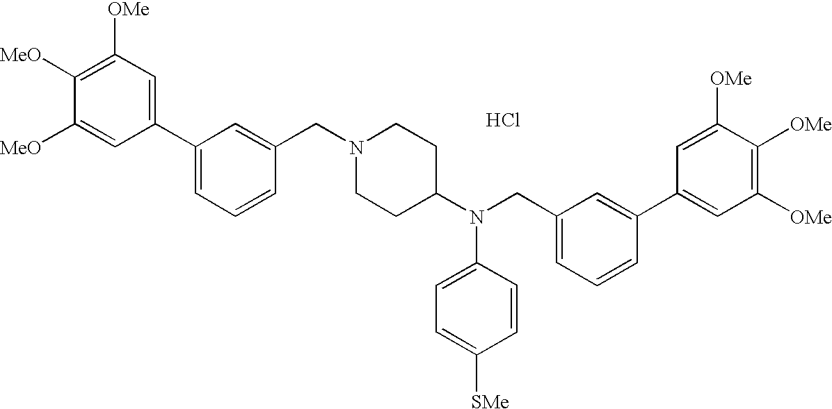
Cl.C1([OMe])=C([MeO])C([MeO])=CC(C2=CC=CC(CN3CCC(N(CC4=CC=CC(C5=CC([OMe])=C([OMe])C([OMe])=C5)=C4)C4=CC=C([SMe])C=C4)CC3)=C2)=C1
